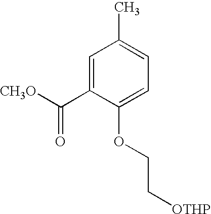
C1=C(C([CH3O])=O)C(OCC[OTHP])=CC=C1C
